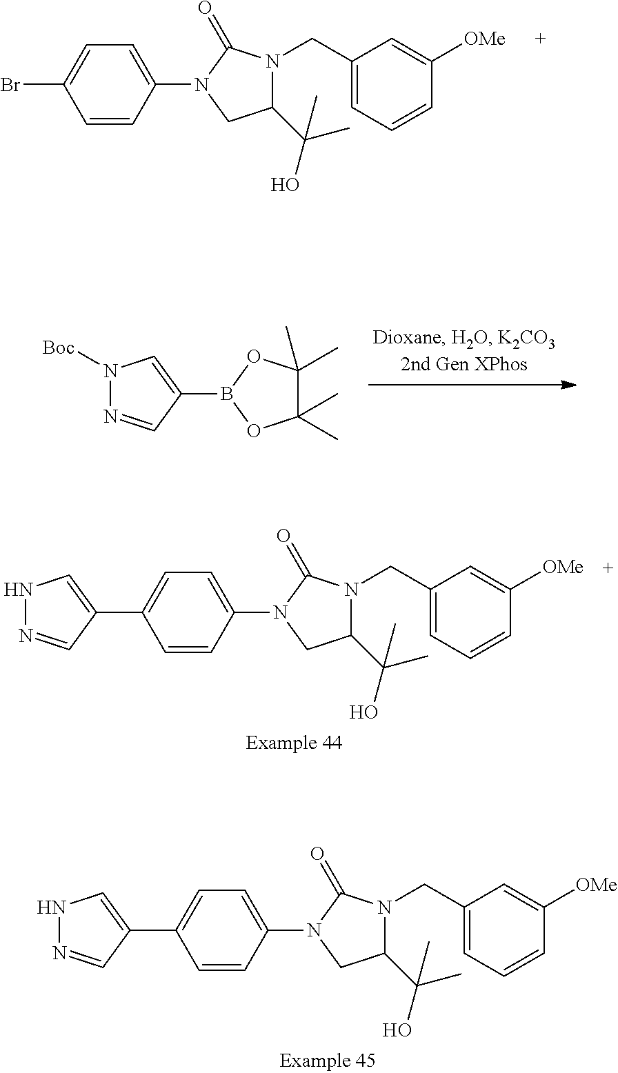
C1=C(N2CC(C(O)(C)C)N(CC3=CC=CC([OMe])=C3)C2=O)C=CC(Br)=C1.C1(B2OC(C)(C)C(C)(C)O2)=CN([Boc])N=C1.C1(C2=CC=C(N3CC(C(O)(C)C)N(CC4=CC=CC([OMe])=C4)C3=O)C=C2)=CNN=C1.C1(C2=CC=C(N3CC(C(O)(C)C)N(CC4=CC=CC([OMe])=C4)C3=O)C=C2)=CNN=C1
